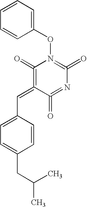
C1=CC=CC(ON2=C(=O)N=C(=O)C(=CC3=CC=C(CC(C)C)C=C3)=C2=O)=C1
